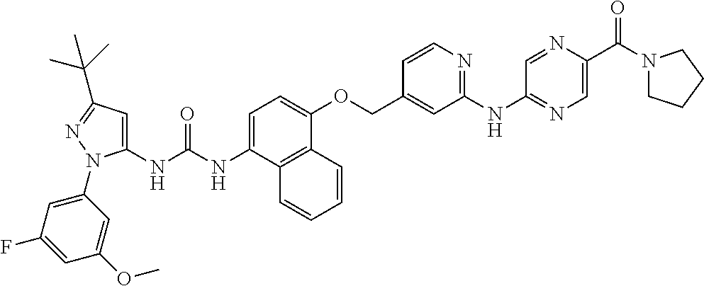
C1=C(NC(NC2=CC(C(C)(C)C)=NN2C2=CC(F)=CC(OC)=C2)=O)C2=C(C(OCC3=CC(NC4=NC=C(C(N5CCCC5)=O)N=C4)=NC=C3)=C1)C=CC=C2
